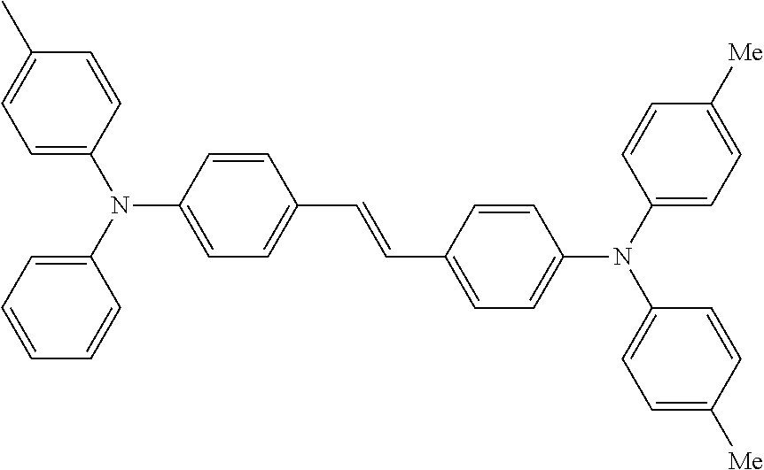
C1=C(N(C2=CC=CC=C2)C2=CC=C(C=CC3=CC=C(N(C4=CC=C([Me])C=C4)C4=CC=C([Me])C=C4)C=C3)C=C2)C=CC(C)=C1
